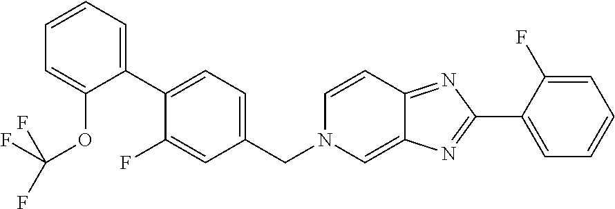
C1(C2=NC3=CN(CC4=CC=C(C5=CC=CC=C5OC(F)(F)F)C(F)=C4)C=CC3=N2)=CC=CC=C1F
